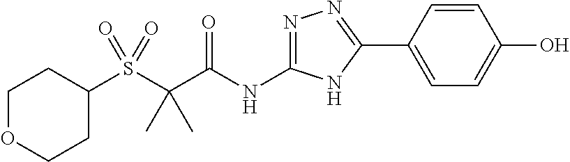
C(C(=O)NC1=NN=C(C2=CC=C(O)C=C2)N1)(C)(C)S(C1CCOCC1)(=O)=O
